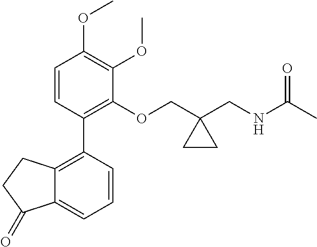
COC1=C(OC)C(OCC2(CNC(C)=O)CC2)=C(C2=C3C(=CC=C2)C(=O)CC3)C=C1
